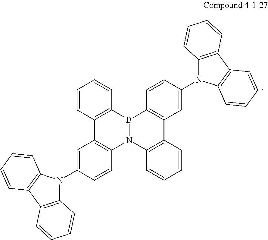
C1=CC2=C(C=C1)B1N(C3=C2C=C(N2C4=C(C5=C2C=CC=C5)C=CC=C4)C=C3)C2=C(C3=C1C=CC(N1C4=C(C5=C1C=CC=C5)C=CC=C4)=C3)C=CC=C2
